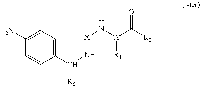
C1(N)=CC=C(C([R6])N[X]N[A](C([R2])=O)[R1])C=C1
